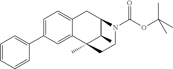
C12=CC=C(C3=CC=CC=C3)C=C1C1(C)C(C)C(C2)N(C(OC(C)(C)C)=O)CC1
